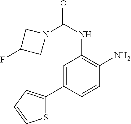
N1(C(NC2=C(N)C=CC(C3=CC=CS3)=C2)=O)CC(F)C1
